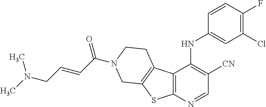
C12=C(N=CC([CN])=C1NC1=CC(Cl)=C(F)C=C1)SC1=C2CCN(C(C=CCN(C)C)=O)C1
